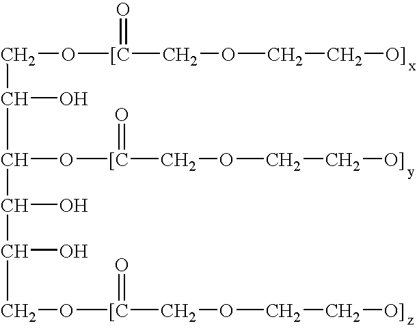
C(O[[C](COCC[O]])=O)C(O)C(O[[C](COCC[O]])=O)C(O)C(O)CO[[C](COCC[O]])=O
